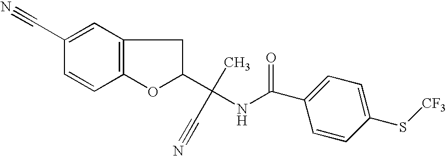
C1(C#N)=CC2=C(C=C1)OC(C(C)(C#N)NC(=O)C1=CC=C(S[CF3])C=C1)C2
